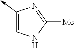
C1(->C)=CNC([Me])=N1
